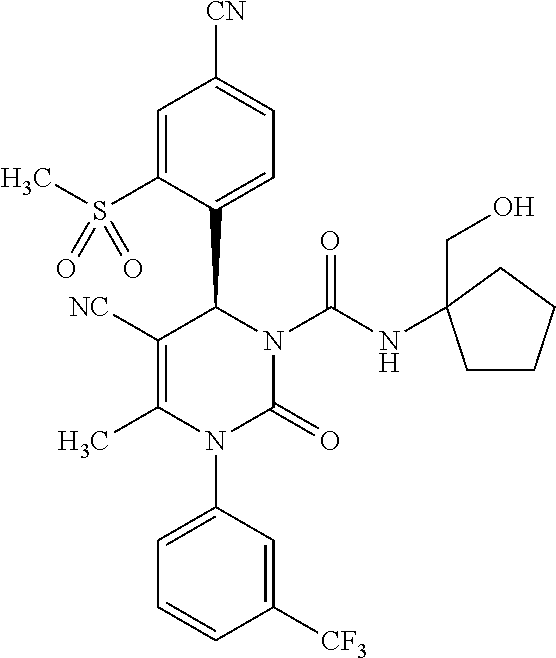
C1([NC])=C(C)N(C2=CC=CC([CF3])=C2)C(=O)N(C(NC2(CO)CCCC2)=O)C1C1=CC=C([CN])C=C1S(C)(=O)=O
